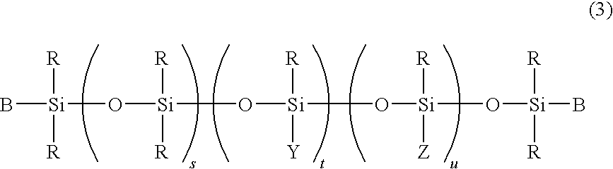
B[Si]([R])([R])O[Si]([R])([R])O[Si]([R])([Y])O[Si]([Z])([R])O[Si](B)([R])[R]
